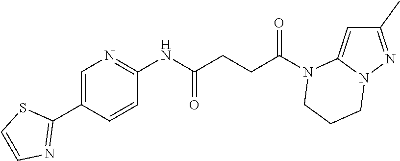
C1(C)=NN2C(=C1)N(C(CCC(NC1=NC=C(C3=NC=CS3)C=C1)=O)=O)CCC2
